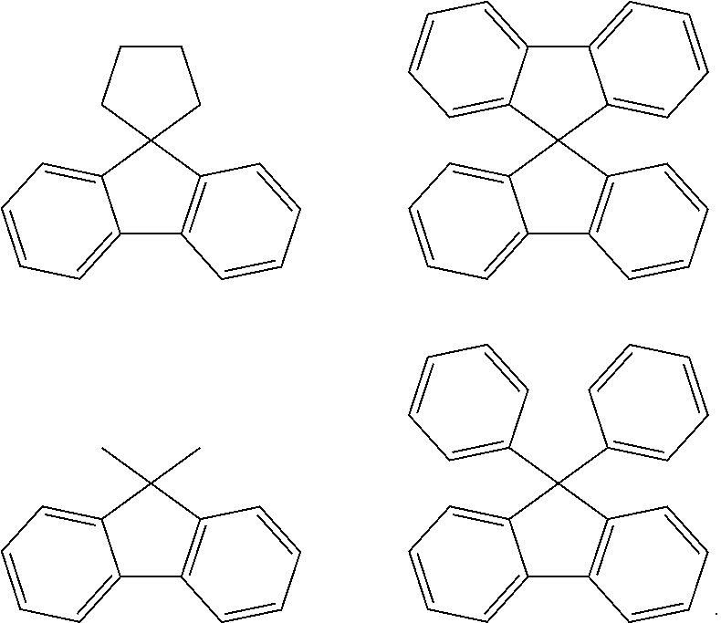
C12=C(C3(C4=CC=CC=C14)CCCC3)C=CC=C2.C12=C(C3(C4=CC=CC=C14)C1=CC=CC=C1C1=CC=CC=C31)C=CC=C2.C12=C(C(C3=CC=CC=C3)(C3=CC=CC=C3)C3=CC=CC=C13)C=CC=C2.C12=C(C(C)(C)C3=CC=CC=C13)C=CC=C2
